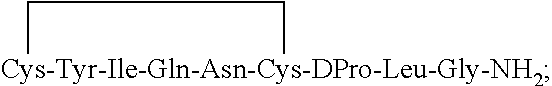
[Cys-Tyr-Ile-Gln-Asn-Cys-DPro-Leu-Gly-NH2]1CC1
